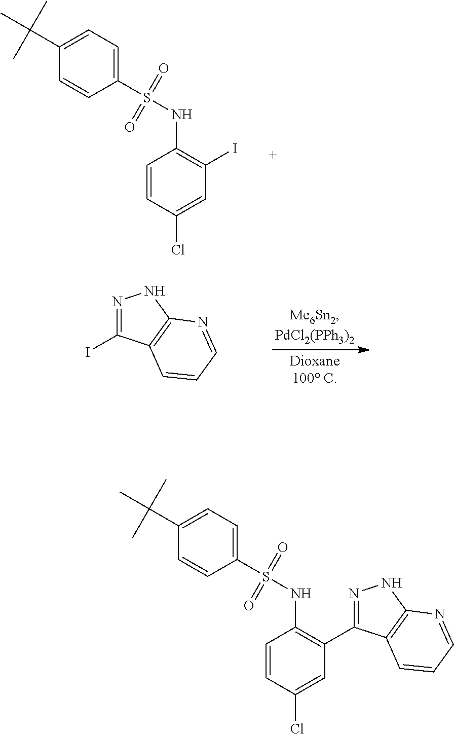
C1=CC(Cl)=CC(I)=C1NS(C1=CC=C(C(C)(C)C)C=C1)(=O)=O.C1(I)=NNC2=C1C=CC=N2.C1=CC(Cl)=CC(C2=NNC3=C2C=CC=N3)=C1NS(C1=CC=C(C(C)(C)C)C=C1)(=O)=O
